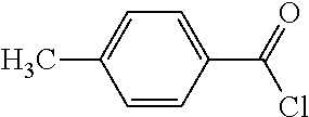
C1=CC(C(=O)Cl)=CC=C1C
